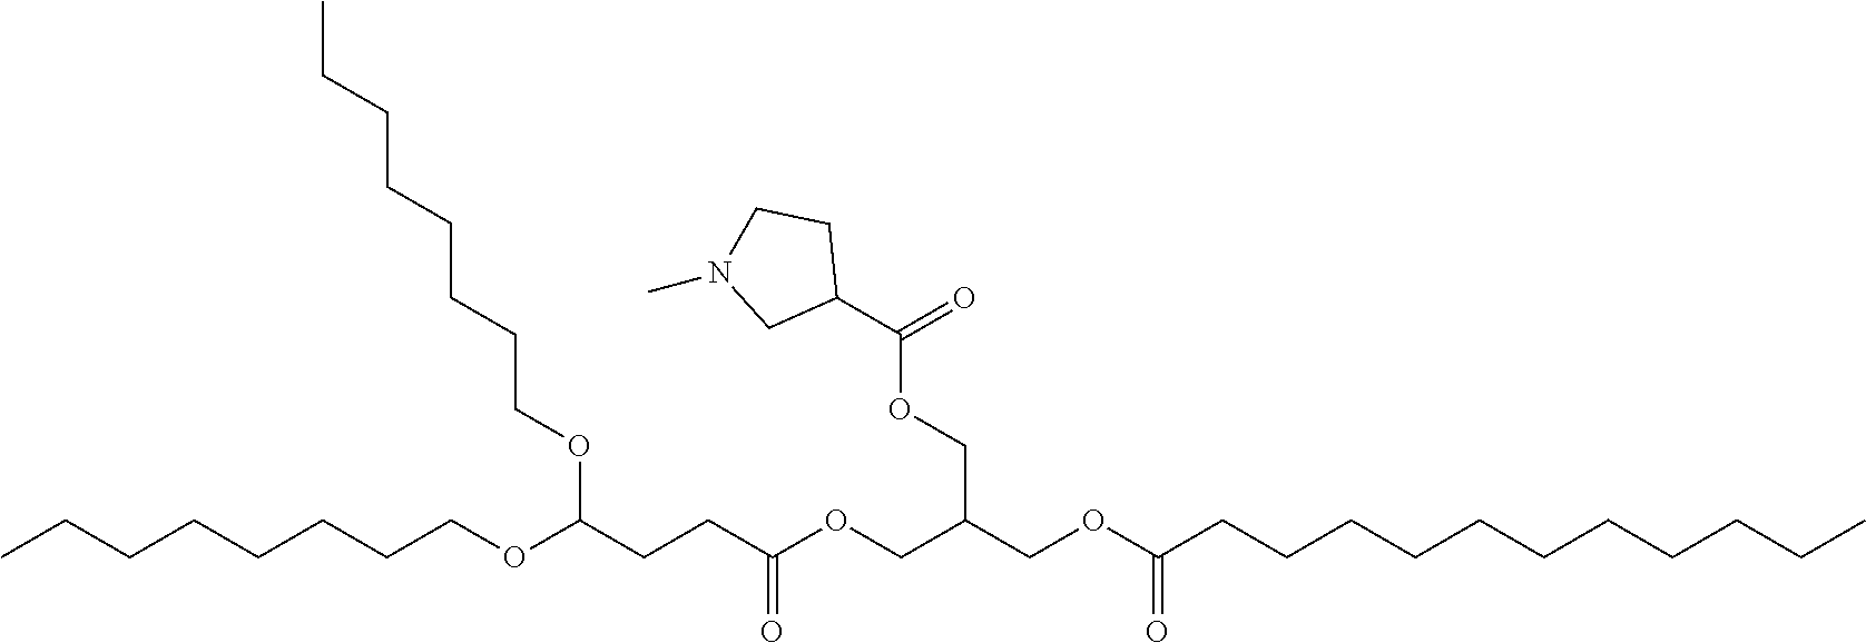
CCCCCCCCOC(CCC(OCC(COC(CCCCCCCCCCC)=O)COC(C1CCN(C)C1)=O)=O)OCCCCCCCC
